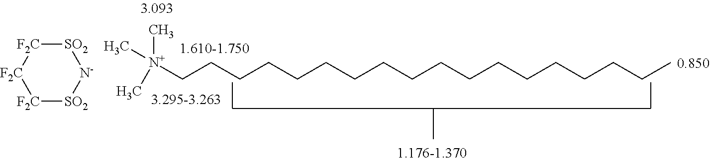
C[N+](CCCCCCCCCCCCCCCCCC)(C)C.[SO2]1[F2C][F2C][F2C][SO2][N-]1
